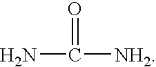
NC(=O)[NH2]
